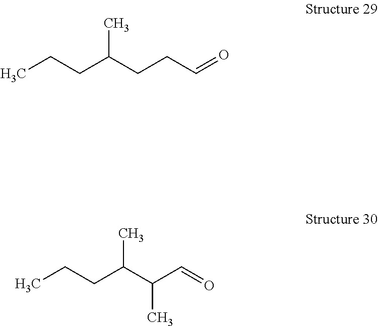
CCCC(CCC=O)C.CCCC(C(C=O)C)C
